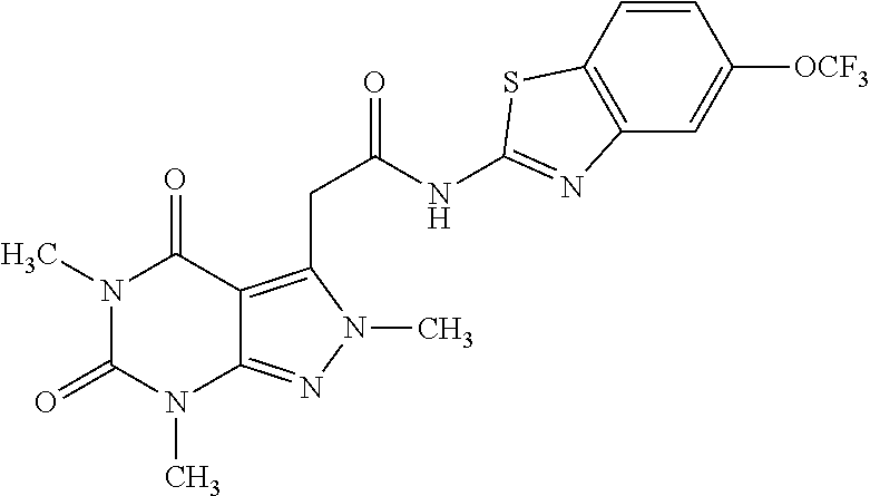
N1(C)C(=O)N(C)C2=NN(C)C(CC(NC3=NC4=C(C=CC([OCF3])=C4)S3)=O)=C2C1=O
